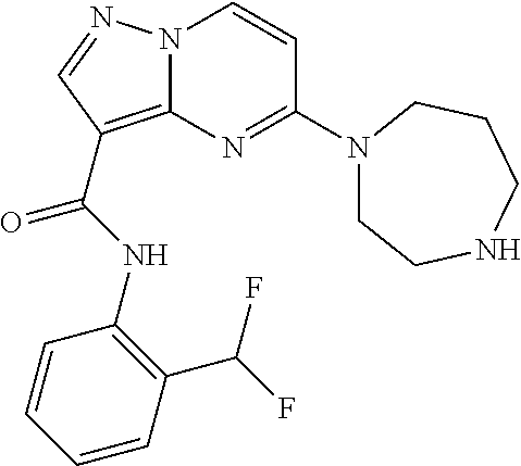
N(C(=O)C1=C2N(N=C1)C=CC(N1CCNCCC1)=N2)C1=C(C(F)F)C=CC=C1
